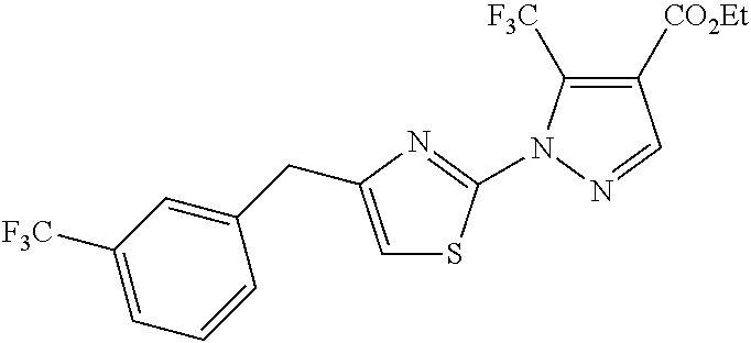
C1([CO2Et])=C([F3C])N(C2=NC(CC3=CC([F3C])=CC=C3)=CS2)N=C1
